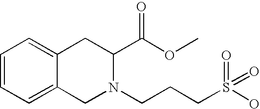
C1=CC=C2C(=C1)CC(C(OC)=O)N(CCCS(O)(=O)=O)C2
